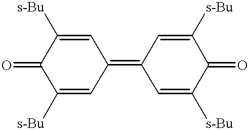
C1([s-Bu])=CC(=C2C=C([s-Bu])C(=O)C([s-Bu])=C2)C=C([s-Bu])C1=O
